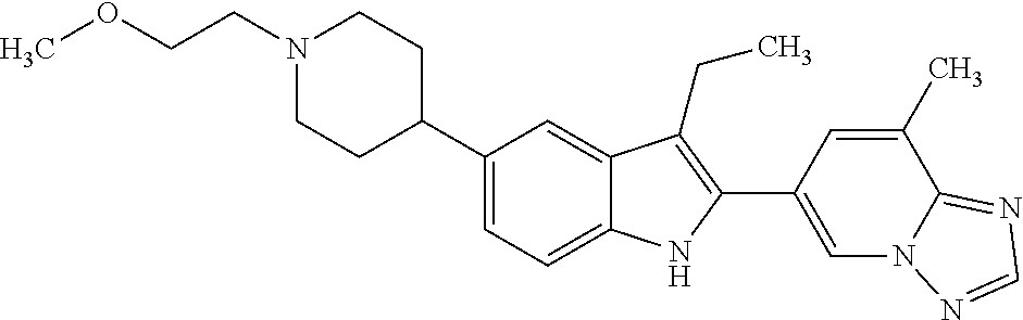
C1(C2CCN(CCOC)CC2)=CC=C2C(=C1)C(CC)=C(C1=CN3C(=NC=N3)C(C)=C1)N2
